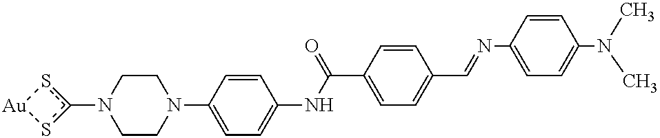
C1CN(C2=CC=C(NC(C3=CC=C(C=NC4=CC=C(N(C)C)C=C4)C=C3)=O)C=C2)CCN1c1s[Au]s1
